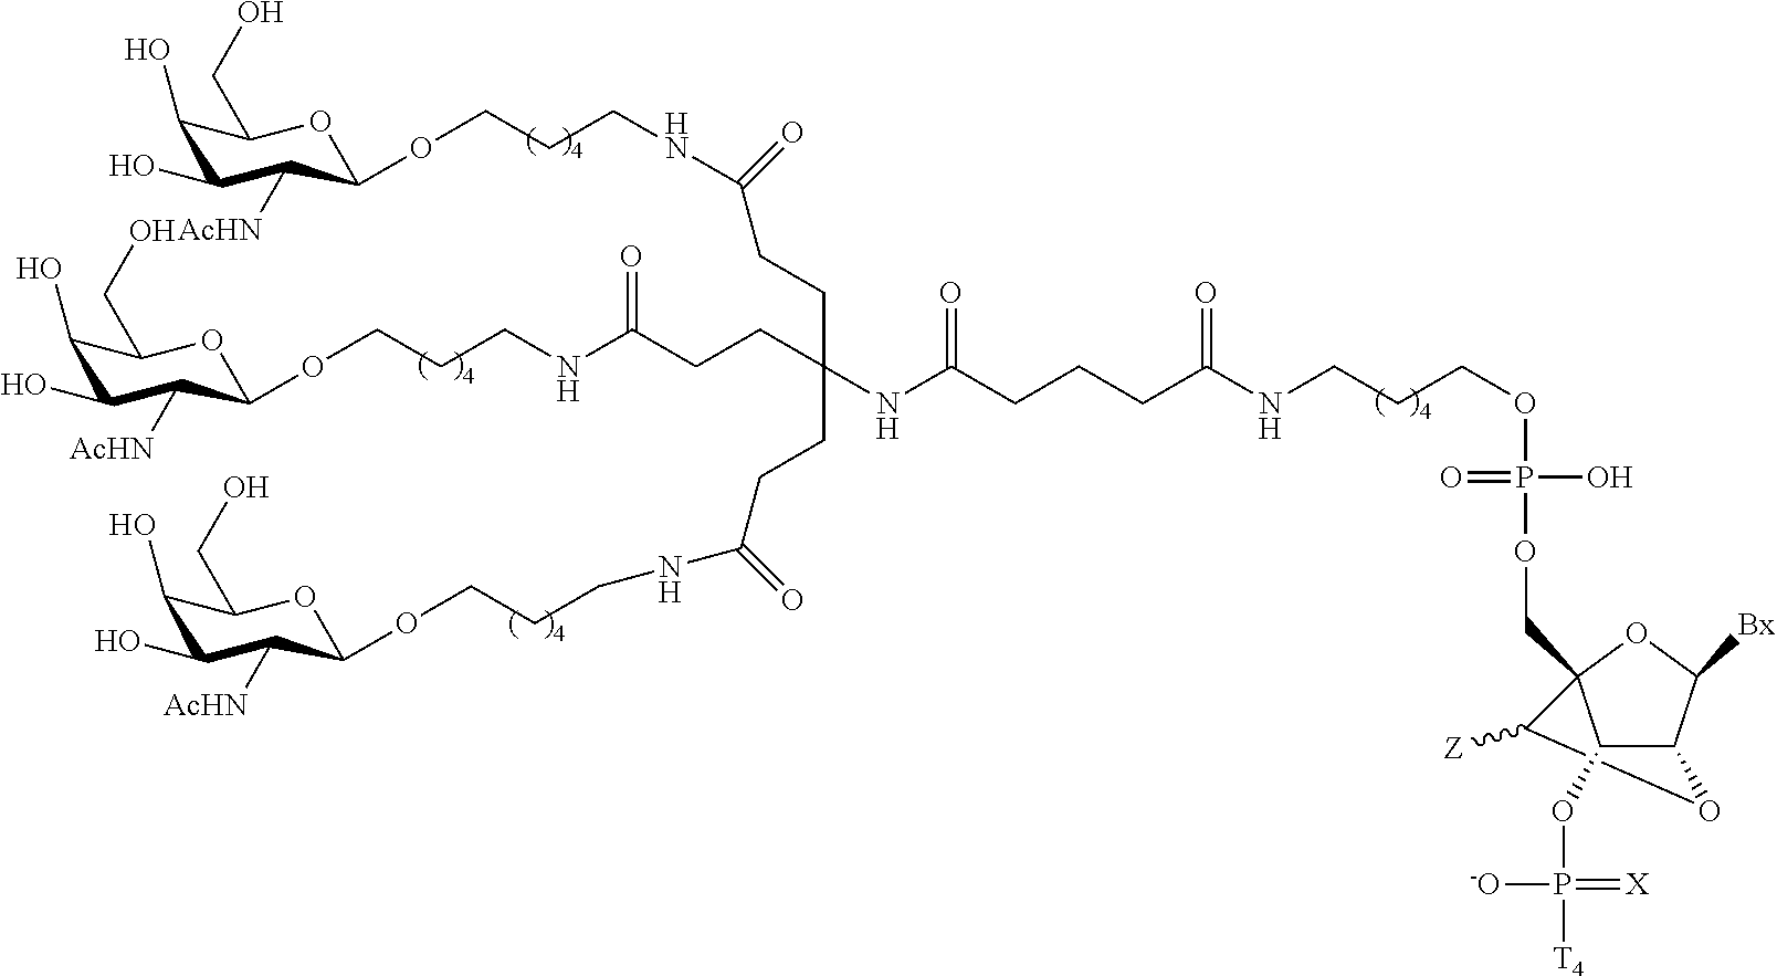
C1([Z])C2(COP(OCCCNC(CCCC(NC(CCC(=O)NCCCOC3C([AcHN])C(O)C(O)C(CO)O3)(CCC(NCCCOC3C([AcHN])C(O)C(O)C(CO)O3)=O)CCC(=O)NCCCOC3C([AcHN])C(O)C(O)C(CO)O3)=O)=O)(O)=O)C(OP([T4])(=[X])[-O])C(C([Bx])O2)O1
